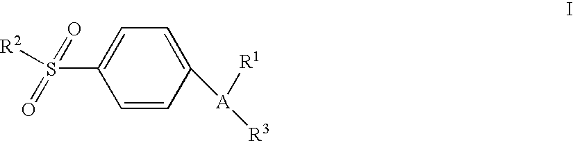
C1(S(=O)(=O)[R2])=CC=C([A]([R1])[R3])C=C1
